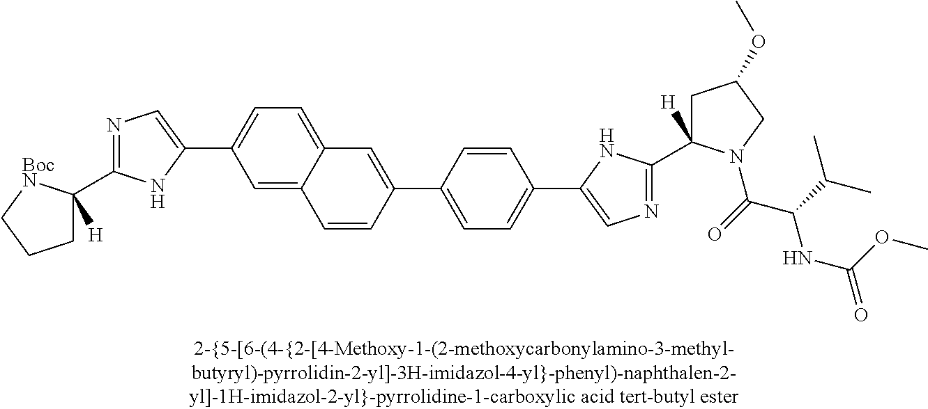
C1=C2C(=CC(C3=CN=C(C4([H])CCC[BocN]4)N3)=C1)C=CC(C1=CC=C(C3=CN=C(C4([H])CC(OC)CN4C(=O)C(C(C)C)NC(=O)OC)N3)C=C1)=C2
